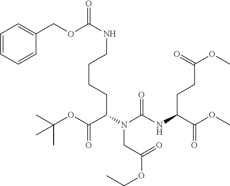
O(C(C(NC(N(C(C(OC(C)(C)C)=O)CCCCNC(=O)OCC1=CC=CC=C1)CC(OCC)=O)=O)CCC(OC)=O)=O)C
